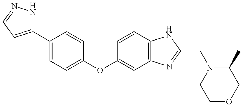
C1(C2=CC=C(OC3=CC4=C(C=C3)NC(CN3CCOCC3C)=N4)C=C2)=CC=NN1
